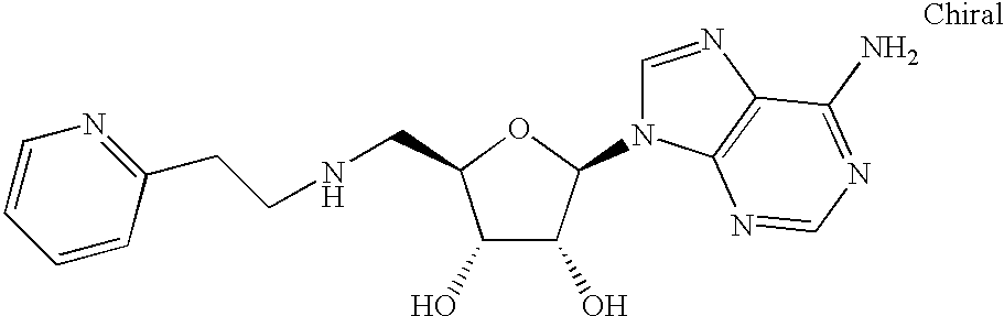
C1(O)C(O)C(N2C=NC3=C2N=CN=C3N)OC1CNCCC1=NC=CC=C1
